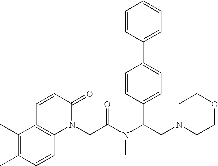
C1(C)=C(C)C=CC2=C1C=CC(=O)N2CC(N(C(CN1CCOCC1)C1=CC=C(C2=CC=CC=C2)C=C1)C)=O
